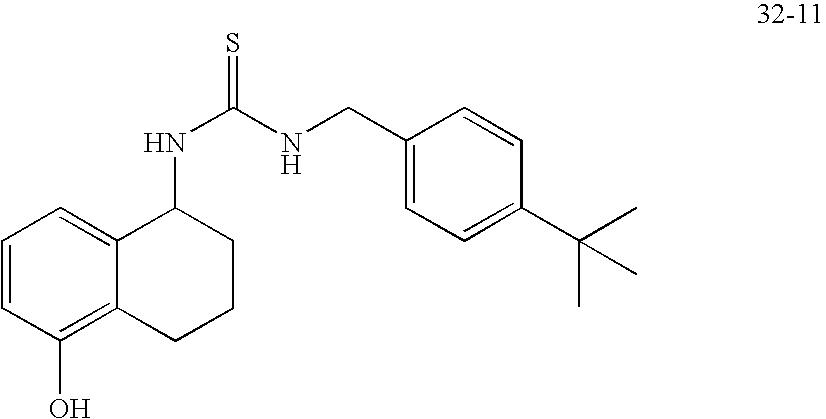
C1=CC(O)=C2C(=C1)C(NC(=S)NCC1=CC=C(C(C)(C)C)C=C1)CCC2
